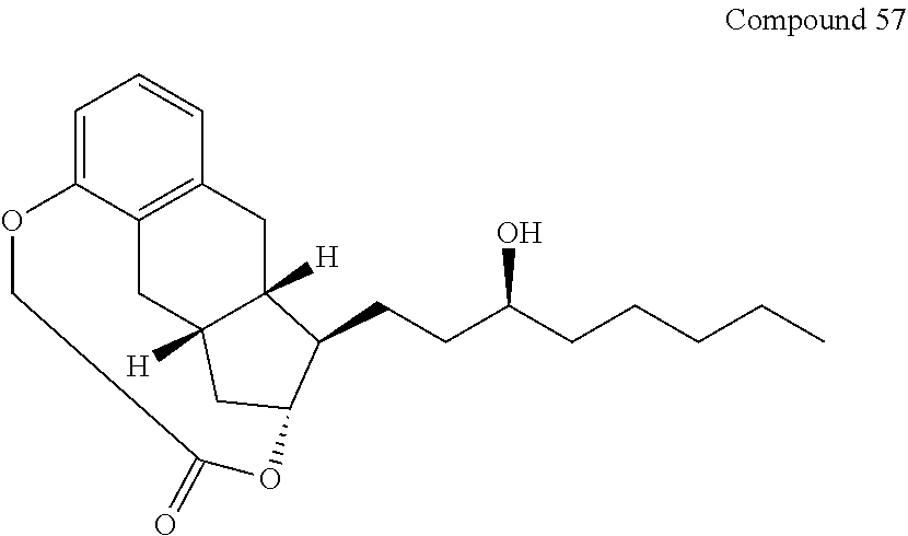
C1=C2C3=C(C=C1)CC1([H])C([H])(C3)CC(C1CCC(CCCCC)O)OC(=O)CO2
